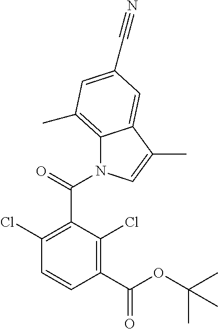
C1(C(OC(C)(C)C)=O)=C(Cl)C(C(N2C3=C(C)C=C(C#N)C=C3C(C)=C2)=O)=C(Cl)C=C1
